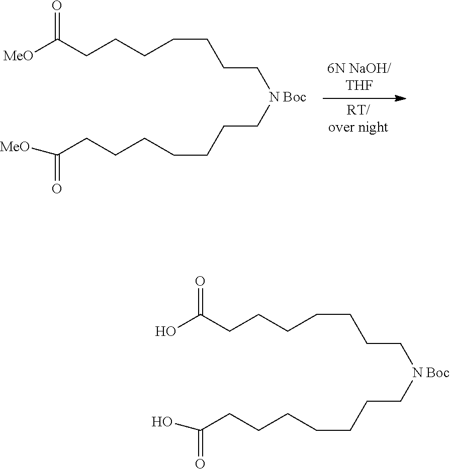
[MeO]C(CCCCCCC[N Boc]CCCCCCCC(=O)[MeO])=O.OC(CCCCCCC[N Boc]CCCCCCCC(=O)O)=O
